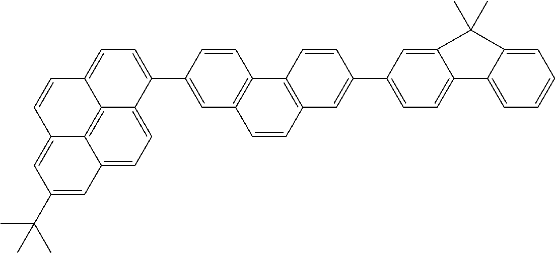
C1=C(C2=CC3=C(C4=C(C=C3)C=C(C3=CC=C5C6=C7C(=CC=C36)C=C(C(C)(C)C)C=C7C=C5)C=C4)C=C2)C=C2C(=C1)C1=CC=CC=C1C2(C)C
